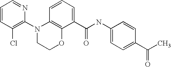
C1=CC(Cl)=C(N2CCOC3=C2C=CC=C3C(NC2=CC=C(C(C)=O)C=C2)=O)N=C1
